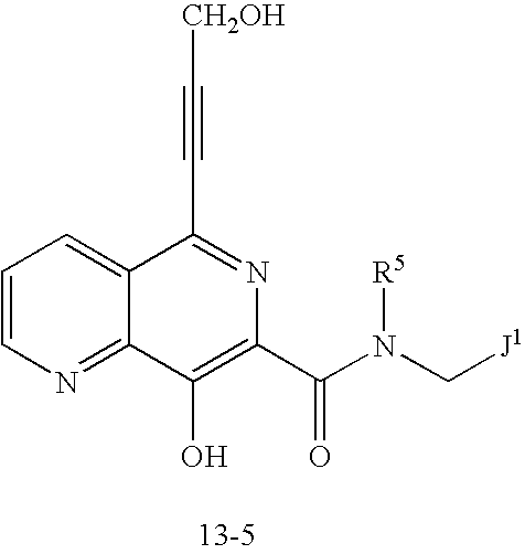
C1=CN=C2C(=C1)C(C#C[CH2OH])=NC(C(N([R5])C[J1])=O)=C2O
